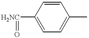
[H2NC](C1=CC=C(C)C=C1)=O
